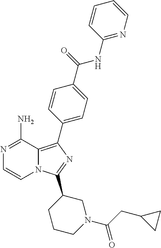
N1=C(N)C2=C(C3=CC=C(C(=O)NC4=NC=CC=C4)C=C3)N=C(C3CCCN(C(CC4CC4)=O)C3)N2C=C1
